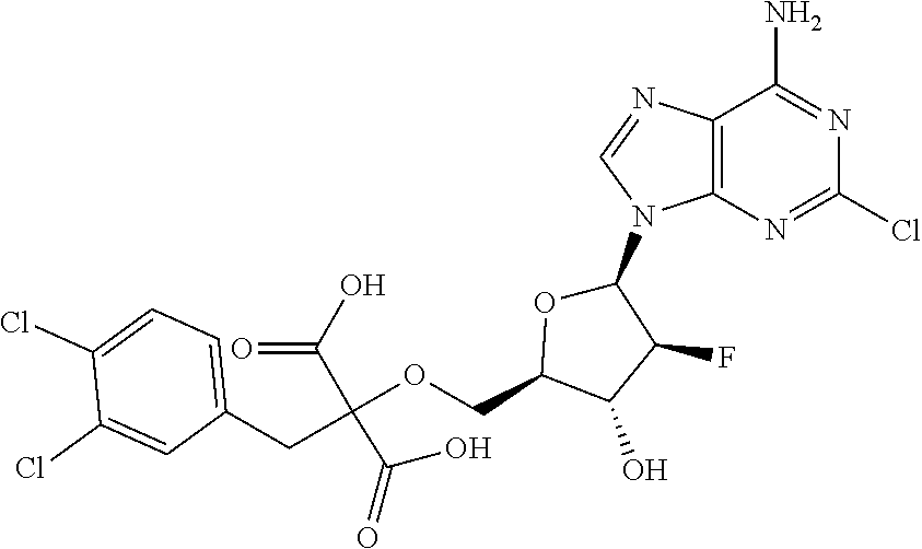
C12=C(N=C(Cl)N=C1N)N(C1OC(COC(C(O)=O)(CC3=CC=C(Cl)C(Cl)=C3)C(O)=O)C(O)C1F)C=N2
